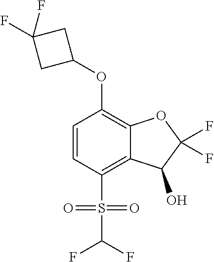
C1=CC(S(C(F)F)(=O)=O)=C2C(=C1OC1CC(F)(F)C1)OC(F)(F)C2O
